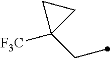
C(C)C1([F3C])CC1
